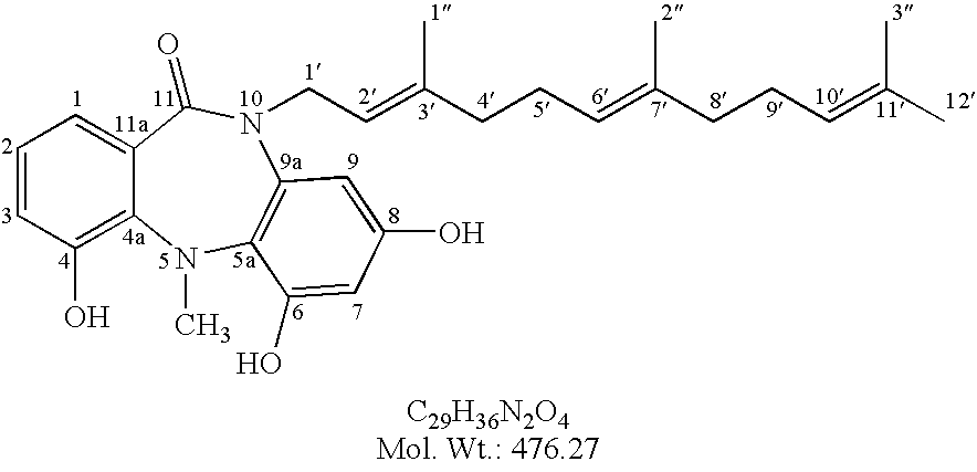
C1=CC(O)=C2C(=C1)C(=O)N(CC=C(CCC=C(CCC=C(C)C)C)C)C1=C(N2C)C(O)=CC(O)=C1
